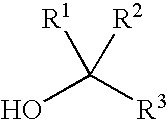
OC([R3])([R1])[R2]
